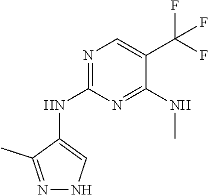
N1=C(NC2=CNN=C2C)N=C(NC)C(C(F)(F)F)=C1
